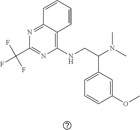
C1(NCC(N(C)C)C2=CC=CC(OC)=C2)=C2C(=NC(C(F)(F)F)=N1)C=CC=C2
